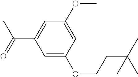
C1(OC)=CC(OCCC(C)(C)C)=CC(C(C)=O)=C1
